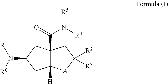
C12([H])C(C(N([R4])[R5])=O)(CC(N([R0])[R1])C1)CC([R2])([R3])[A]2
